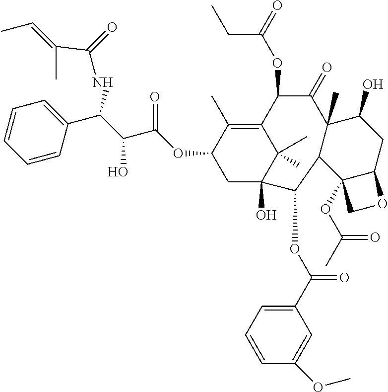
C1=CC(C(C(C(OC2CC3(O)C(C)(C)C(=C2C)C(OC(=O)CC)C(=O)C2(C)C(C3OC(C3=CC=CC(OC)=C3)=O)C3(OC(=O)C)C(CC2O)OC3)=O)O)NC(=O)C(C)=CC)=CC=C1
